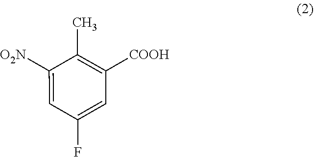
C1([O2N])=CC(F)=CC([COOH])=C1C
